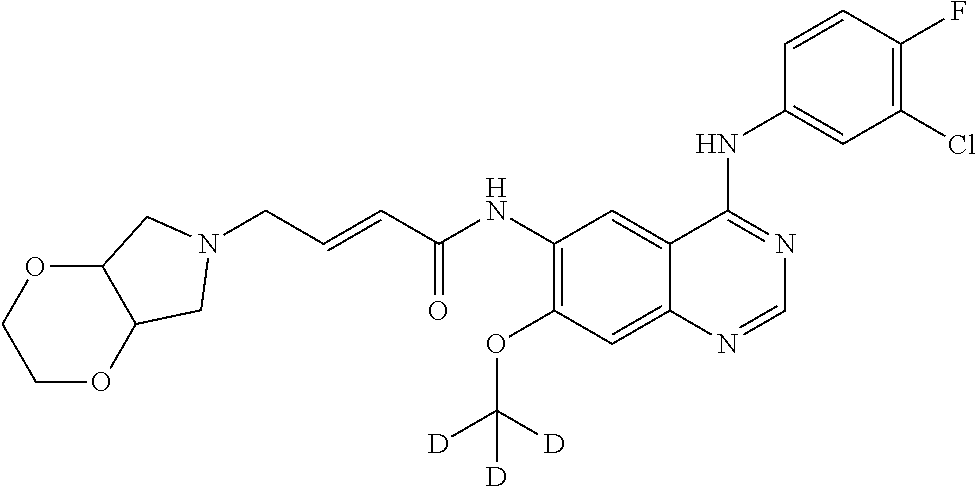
C(C=CC(NC1=C(OC([D])([D])[D])C=C2C(=C1)C(NC1=CC(Cl)=C(F)C=C1)=NC=N2)=O)N1CC2OCCOC2C1
